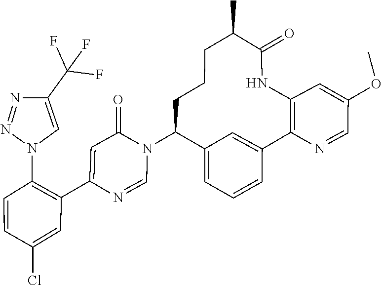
C1=NC(C2=C(N3C=C(C(F)(F)F)N=N3)C=CC(Cl)=C2)=CC(=O)N1C1C2=CC=CC(=C2)C2=C(C=C(OC)C=N2)NC(=O)C(C)CCC1
